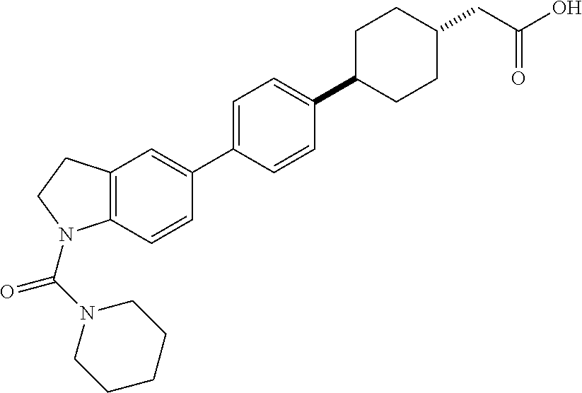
C1=CC(C2=CC=C(C3CCC(CC(O)=O)CC3)C=C2)=CC2=C1N(C(N1CCCCC1)=O)CC2
